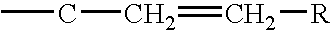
C(=C[R])CC
